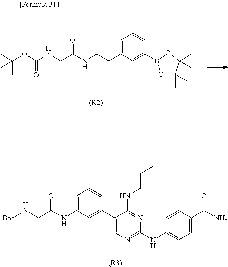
C1(C2=CC(NC(CN[Boc])=O)=CC=C2)=CN=C(NC2=CC=C(C(N)=O)C=C2)N=C1NCCC.[(R3)].[(R2)].C1(B2OC(C)(C)C(C)(C)O2)=CC(CCNC(CNC(OC(C)(C)C)=O)=O)=CC=C1
